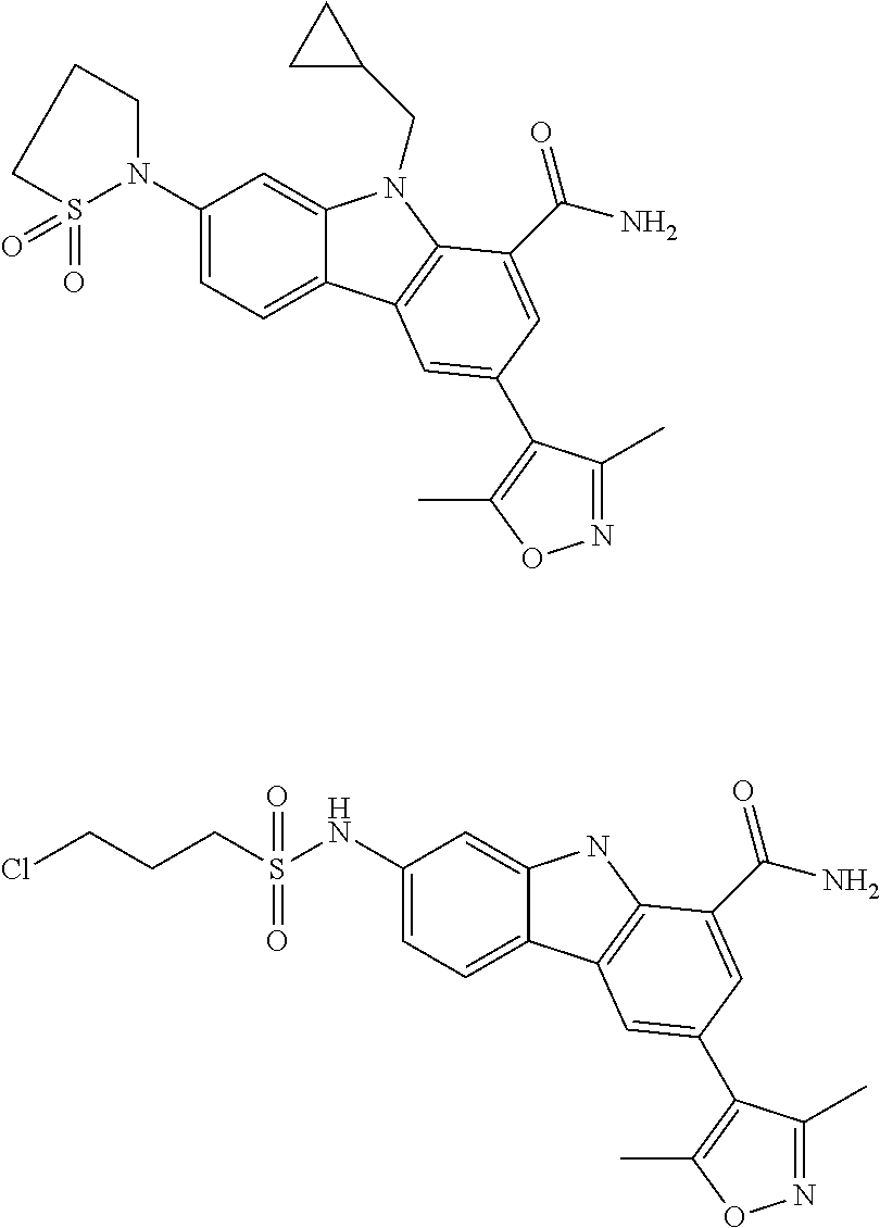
C1(N2S(=O)(=O)CCC2)=CC=C2C(=C1)N(CC1CC1)C1=C2C=C(C2=C(C)ON=C2C)C=C1C(N)=O.C1(NS(=O)(=O)CCCCl)=CC=C2C(=C1)NC1=C2C=C(C2=C(C)ON=C2C)C=C1C(N)=O
